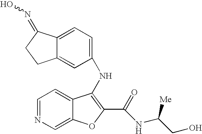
C12=CC=C(NC3=C(C(=O)NC(CO)[Me])OC4=CN=CC=C43)C=C1CCC2=NO
